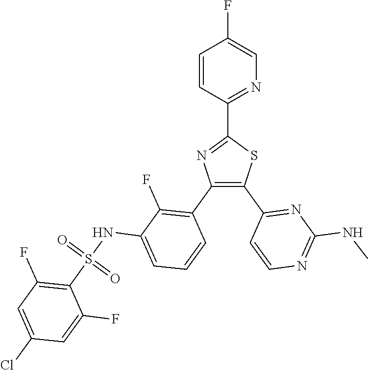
C1(C2=NC=C(F)C=C2)=NC(C2=C(F)C(NS(C3=C(F)C=C(Cl)C=C3F)(=O)=O)=CC=C2)=C(C2=NC(NC)=NC=C2)S1
